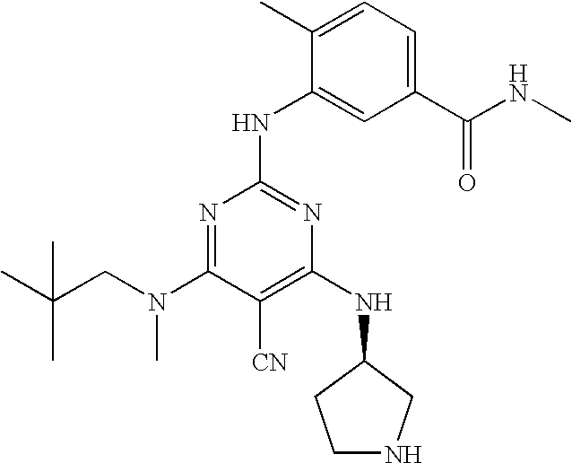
N1=C(N(CC(C)(C)C)C)C([CN])=C(NC2CCNC2)N=C1NC1=CC(C(NC)=O)=CC=C1C
